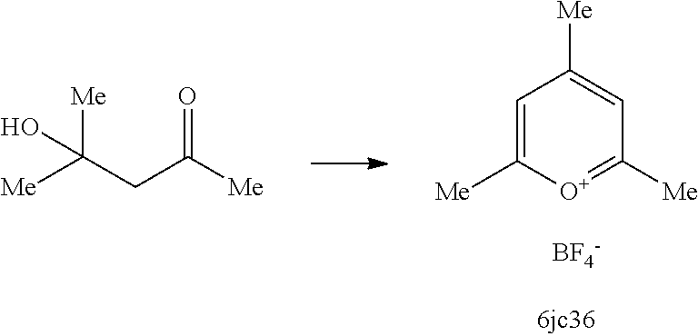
C(C(O)([Me])[Me])C(=O)[Me].[BF4-].[Me]C1=CC([Me])=[O+]C([Me])=C1
